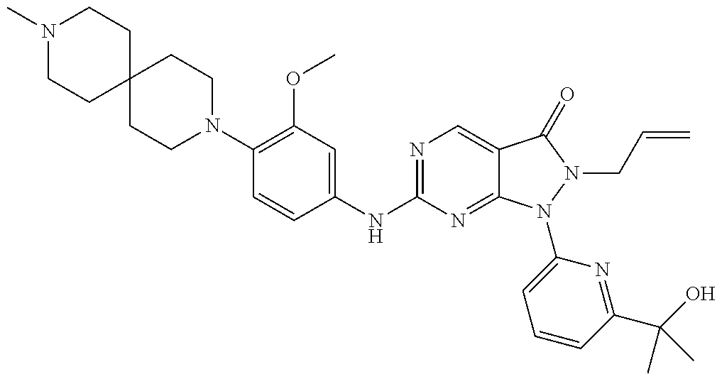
N1(C)CCC2(CC1)CCN(C1=C(OC)C=C(NC3=NC=C4C(=N3)N(C3=CC=CC(C(O)(C)C)=N3)N(CC=C)C4=O)C=C1)CC2
